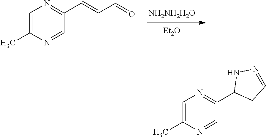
[NH2NH2H2O].[Et2O].C1=C(C)N=CC(C=CC=O)=N1.C1=C(C)N=CC(C2CC=NN2)=N1
